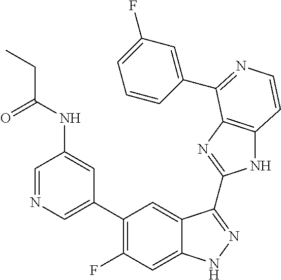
C1=C(C2=C(F)C=C3C(=C2)C(C2=NC4=C(N2)C=CN=C4C2=CC(F)=CC=C2)=NN3)C=C(NC(=O)CC)C=N1
